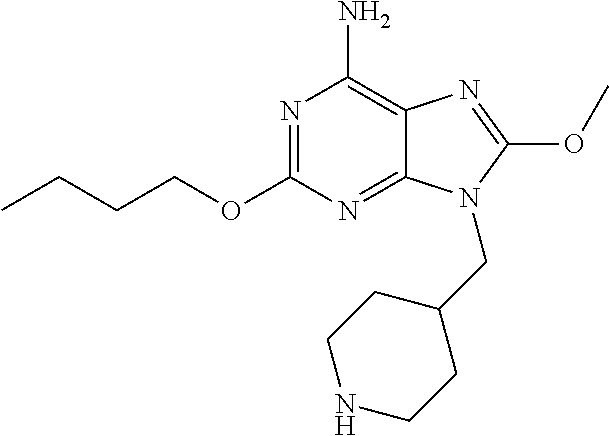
N1=C(OCCCC)N=C2C(=C1N)N=C(OC)N2CC1CCNCC1
